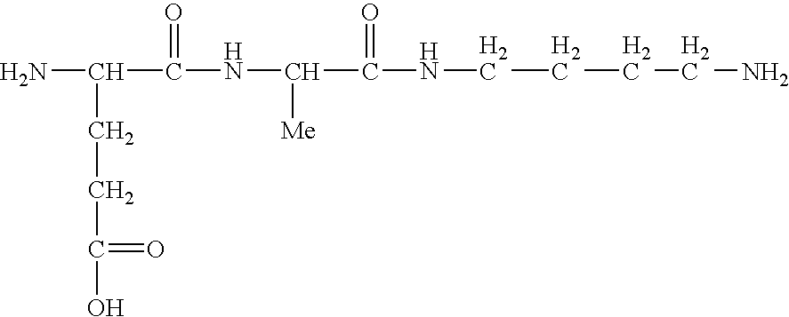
NC(CCC(=O)O)C(NC([Me])C(NCCCCN)=O)=O
